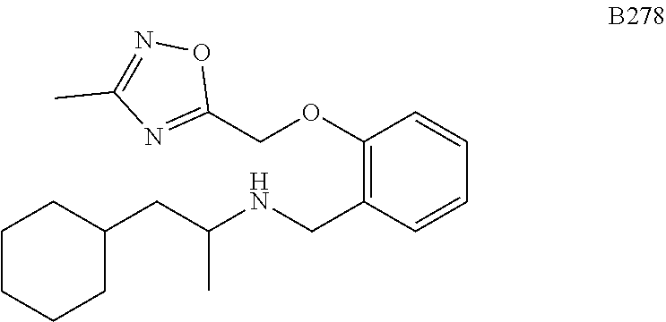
C1CCCC(CC(NCC2=C(OCC3=NC(C)=NO3)C=CC=C2)C)C1
